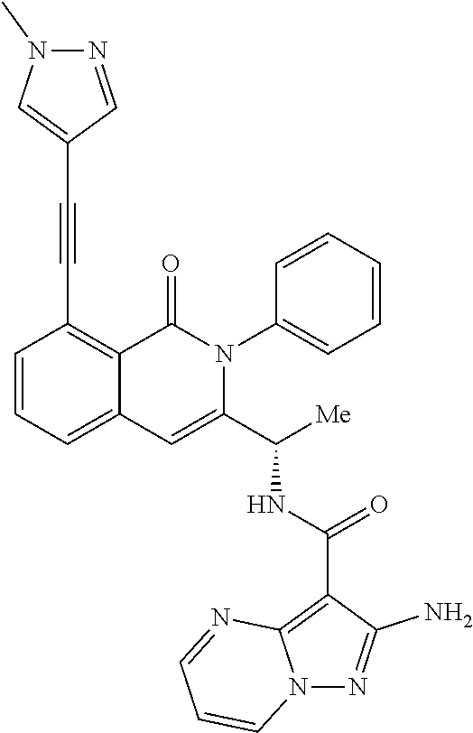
C12=C(C#CC3=CN(C)N=C3)C=CC=C1C=C(C([Me])NC(C1=C3N(N=C1N)C=CC=N3)=O)N(C1=CC=CC=C1)C2=O
